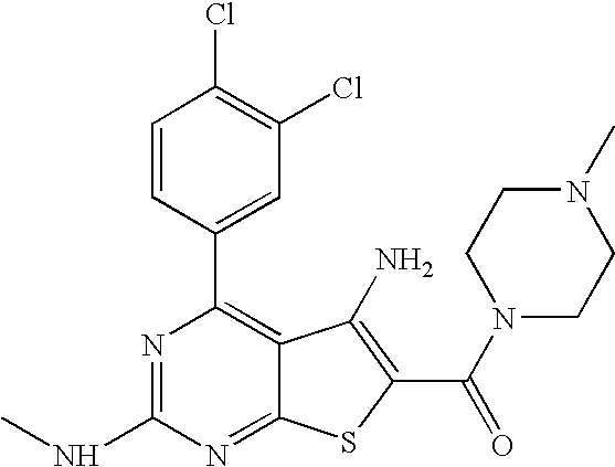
C1=CC(C2=C3C(=NC(NC)=N2)SC(C(=O)N2CCN(C)CC2)=C3N)=CC(Cl)=C1Cl
